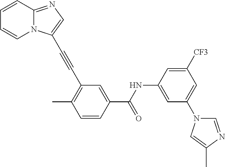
C1=CC2=NC=C(C#CC3=C(C)C=CC(C(NC4=CC(N5C=NC(C)=C5)=CC([CF3])=C4)=O)=C3)N2C=C1
